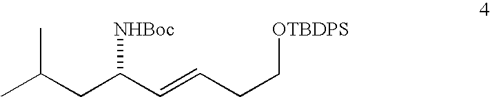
CC(CC(C=CCC[OTBDPS])[NHBoc])C
